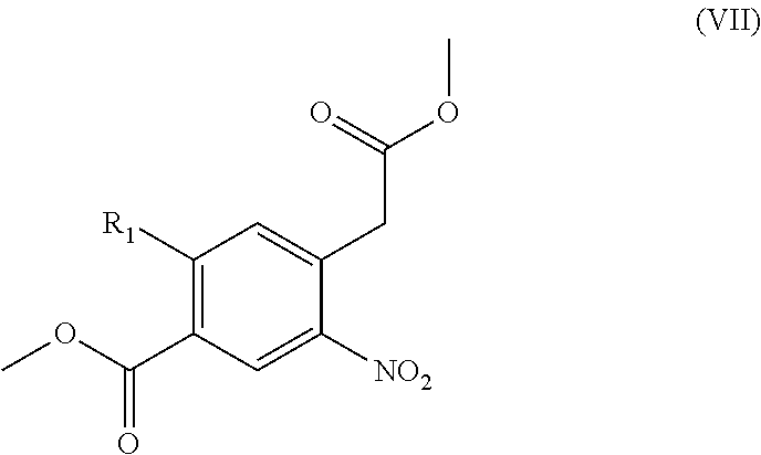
C1([R1])=C(C(OC)=O)C=C([NO2])C(CC(=O)OC)=C1
